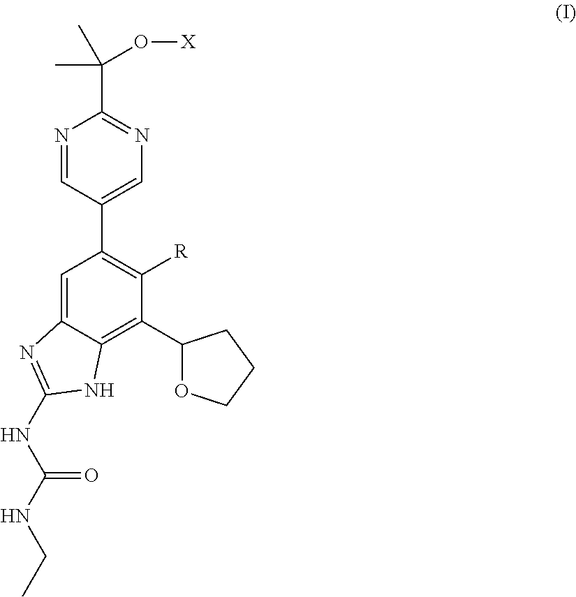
N1=CC(C2=C([R])C(C3OCCC3)=C3C(=C2)N=C(NC(NCC)=O)N3)=CN=C1C(O[X])(C)C
